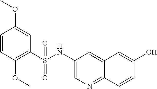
C1(S(NC2=CN=C3C(=C2)C=C(O)C=C3)(=O)=O)=C(OC)C=CC(OC)=C1
